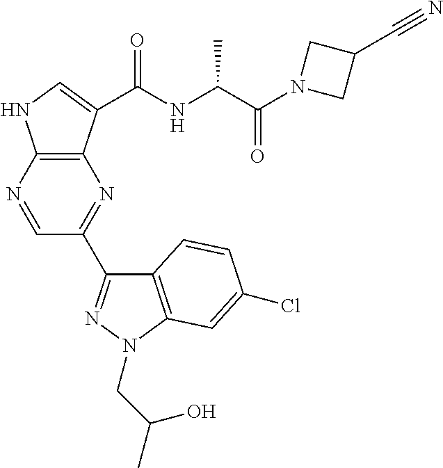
C1=NC2=C(N=C1C1=NN(CC(C)O)C3=C1C=CC(Cl)=C3)C(C(NC(C(N1CC(C#N)C1)=O)C)=O)=CN2
